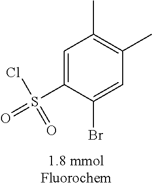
C1=C(S(=O)(Cl)=O)C(Br)=CC(C)=C1C
